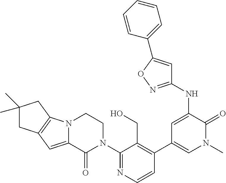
C12=C(N3C(=C1)C(=O)N(C1=NC=CC(C4=CN(C)C(=O)C(NC5=NOC(C6=CC=CC=C6)=C5)=C4)=C1CO)CC3)CC(C)(C)C2
